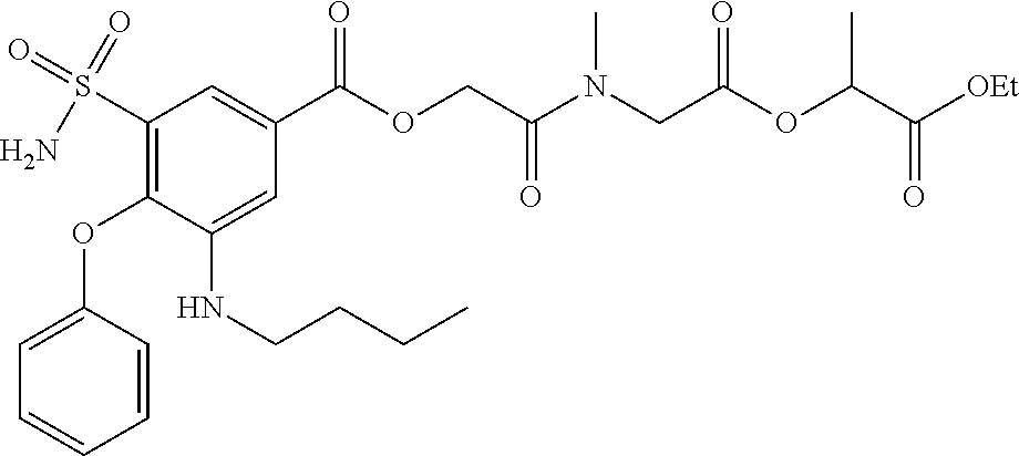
C1=C(OC2=C(S(N)(=O)=O)C=C(C(=O)OCC(=O)N(CC(=O)OC(C(=O)[OEt])C)C)C=C2NCCCC)C=CC=C1
